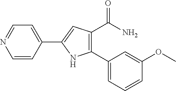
C1=CC(C2=CC(C(=O)N)=C(C3=CC=CC(OC)=C3)N2)=CC=N1
